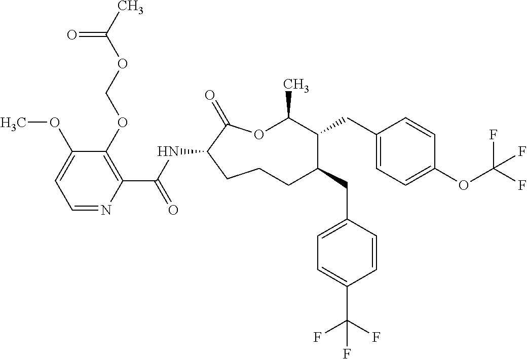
C1CC(NC(C2=C(OCOC(C)=O)C(OC)=CC=N2)=O)C(=O)OC(C)C(CC2=CC=C(OC(F)(F)F)C=C2)C(CC2=CC=C(C(F)(F)F)C=C2)C1
